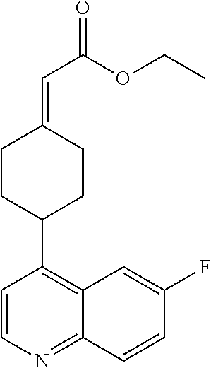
C1CC(C2=C3C(=NC=C2)C=CC(F)=C3)CCC1=CC(OCC)=O
